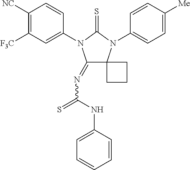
C1(=NC(=S)NC2=CC=CC=C2)C2(N(C3=CC=C([Me])C=C3)C(=S)N1C1=CC([F3C])=C([NC])C=C1)CCC2
